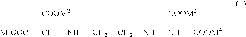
[M1OOC]C(NCCNC([COOM4])[COOM3])[COOM2]
